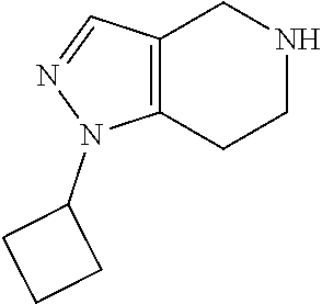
C12=C(CCNC1)N(C1CCC1)N=C2
